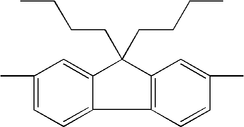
C1(C)=CC=C2C(=C1)C(CCCC)(CCCC)C1=C2C=CC(C)=C1
